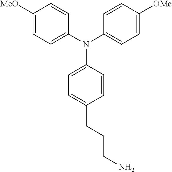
C1([MeO])=CC=C(N(C2=CC=C([OMe])C=C2)C2=CC=C(CCCN)C=C2)C=C1
